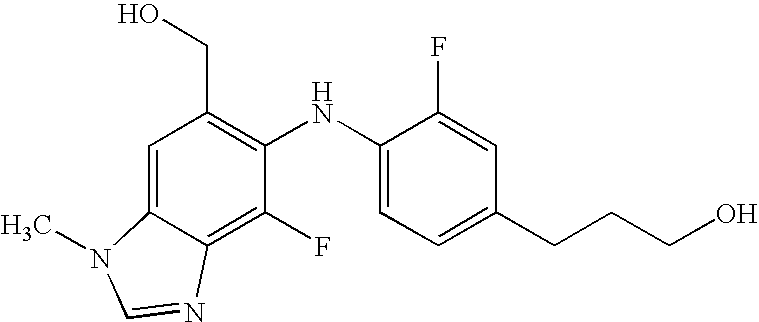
C(C1=C(NC2=CC=C(CCCO)C=C2F)C(F)=C2C(=C1)N(C)C=N2)O
